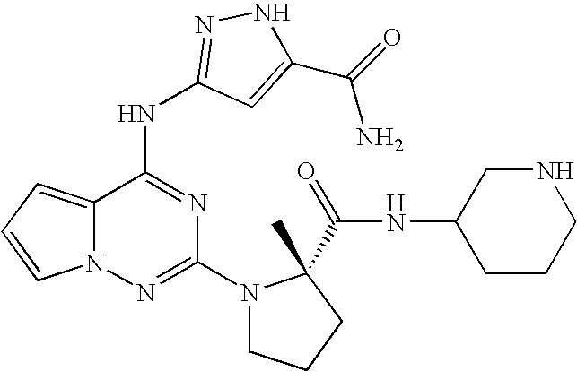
C1(N2CCCC2(C(NC2CCCNC2)=O)C)=NN2C(=CC=C2)C(NC2=NNC(C(=O)N)=C2)=N1
